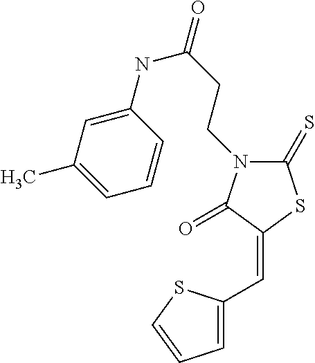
C1(=S)N(CCC(=O)NC2=CC(C)=CC=C2)C(=O)C(=CC2=CC=CS2)S1
